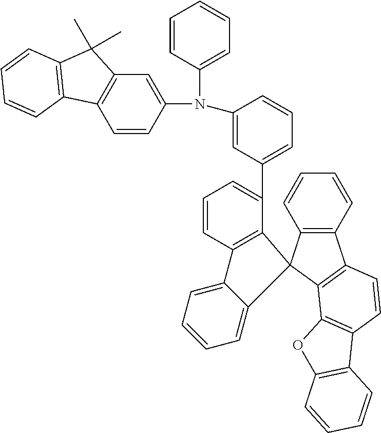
C1=CC(N(C2=CC=CC=C2)C2=CC(C3=CC=CC4=C3C3(C5=C(C6=C3C3=C(C=C6)C6=C(O3)C=CC=C6)C=CC=C5)C3=CC=CC=C43)=CC=C2)=CC2=C1C1=C(C2(C)C)C=CC=C1
